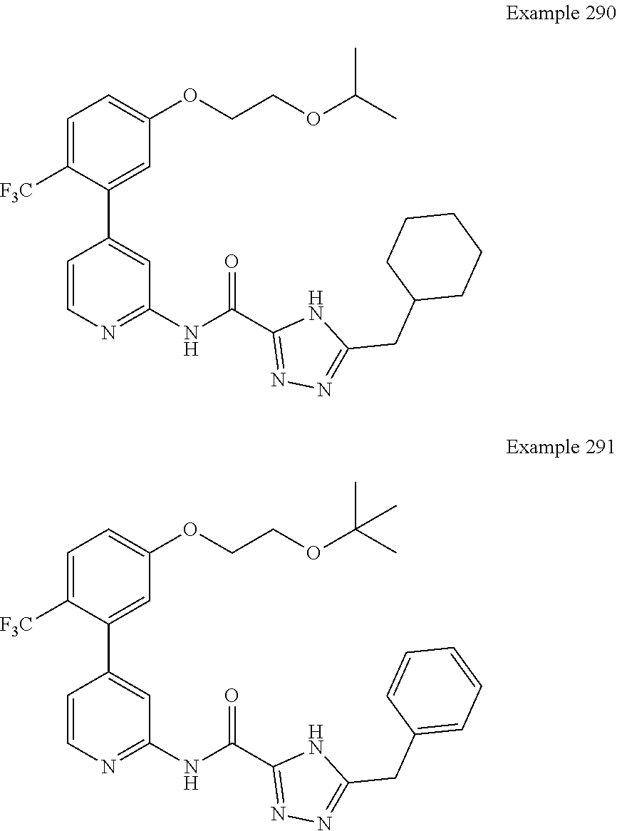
C1=C([F3C])C(C2=CC(NC(C3=NN=C(CC4CCCCC4)N3)=O)=NC=C2)=CC(OCCOC(C)C)=C1.C1=C([F3C])C(C2=CC(NC(C3=NN=C(CC4=CC=CC=C4)N3)=O)=NC=C2)=CC(OCCOC(C)(C)C)=C1
